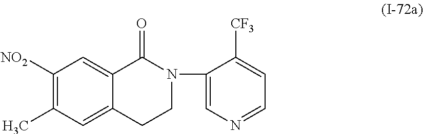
C12=CC(C)=C([NO2])C=C1C(=O)N(C1=CN=CC=C1[CF3])CC2
